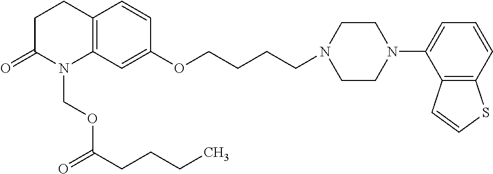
C1C(=O)N(COC(CCCC)=O)C2=C(C1)C=CC(OCCCCN1CCN(C3=CC=CC4=C3C=CS4)CC1)=C2
